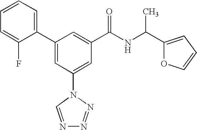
C1(C2=CC(N3C=NN=N3)=CC(C(NC(C3=CC=CO3)C)=O)=C2)=CC=CC=C1F
